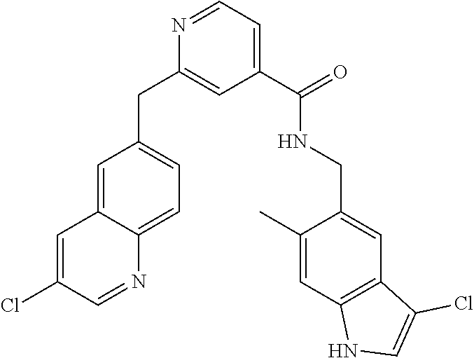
C1=C2C(=CC=C1CC1=CC(C(NCC3=CC4=C(C=C3C)NC=C4Cl)=O)=CC=N1)N=CC(Cl)=C2
